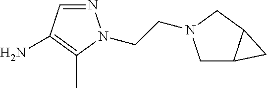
N1=CC(N)=C(C)N1CCN1CC2C(C1)C2
